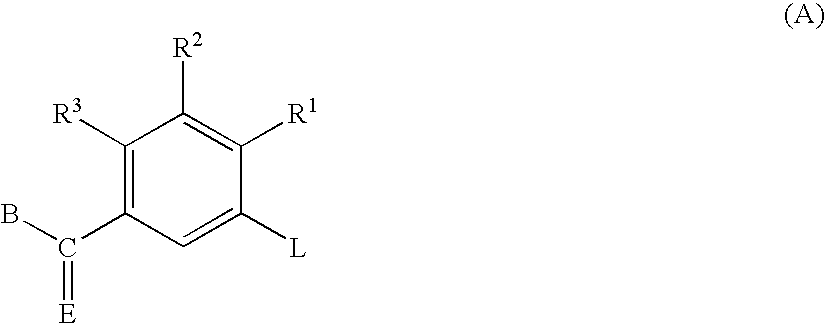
C1([R3])=C(C(B)=[E])C=C([L])C([R1])=C1[R2]
